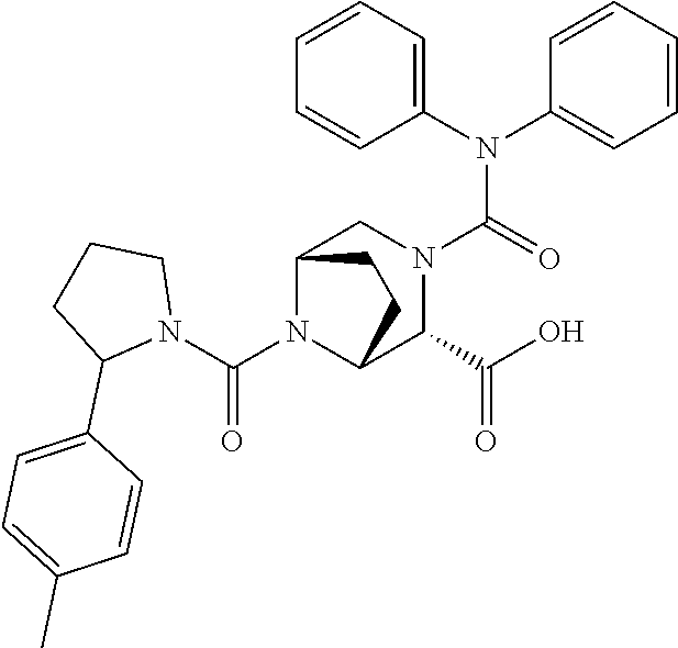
C1(N(C2=CC=CC=C2)C(=O)N2CC3N(C(N4CCCC4C4=CC=C(C)C=C4)=O)C(C2C(O)=O)CC3)=CC=CC=C1
